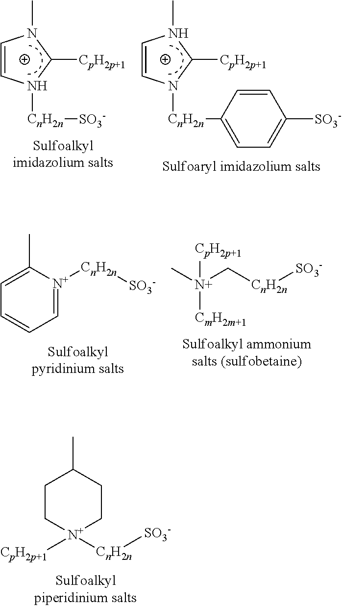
C1=CN([CnH2n][SO3-])C([CpH2p+1])N1C.C1=CN([CnH2n]C2=CC=C([SO3-])C=C2)C([CpH2p+1])N1C.C[N+](C[CnH2n][SO3-])([CmH2m+1])[CpH2p+1].C1=[N+]([CnH2n][SO3-])C(C)=CC=C1.[N+]1([CnH2n][SO3-])([CpH2p+1])CCC(C)CC1
